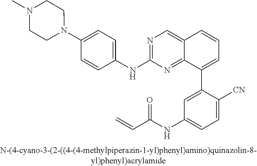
N1=C(NC2=CC=C(N3CCN(C)CC3)C=C2)N=C2C(=C1)C=CC=C2C1=CC(NC(C=C)=O)=CC=C1[CN]
